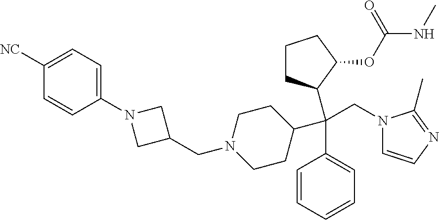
C1CC(C(C2=CC=CC=C2)(CN2C=CN=C2C)C2CCCC2OC(NC)=O)CCN1CC1CN(C2=CC=C([NC])C=C2)C1
